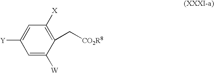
C1=C([W])C(C[CO2R8])=C([X])C=C1[Y]
